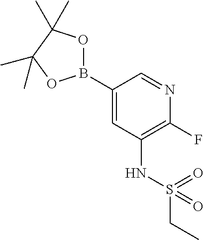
C1(B2OC(C)(C)C(C)(C)O2)=CC(NS(=O)(=O)CC)=C(F)N=C1
